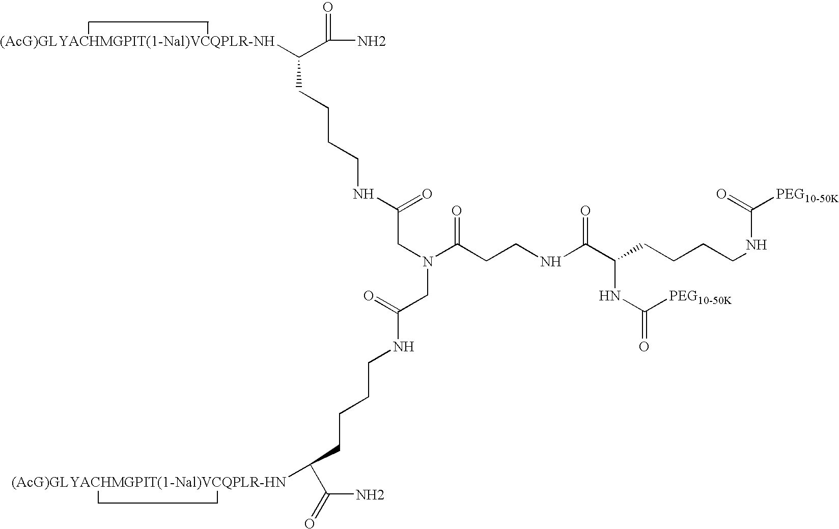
NC(=O)C([(AcG)GLYACHMGPIT(1-Nal)VCQPLR-NH])CCCCNC(=O)CN(CC(=O)NCCCCC(C(N)=O)[(AcG)GLYACHMGPIT(1-Nal)VCQPLR-HN])C(CCNC(=O)C(NC([PEG10-50K])=O)CCCCNC(=O)[PEG10-50K])=O
